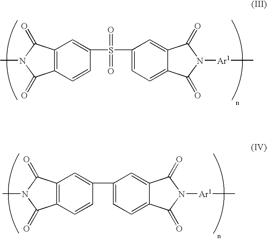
C12=C(C=CC(S(=O)(=O)C3=CC=C4C(=C3)C(=O)N([Ar1]C)C4=O)=C1)C(=O)N(C)C2=O.C12=C(C=CC(C3=CC=C4C(=C3)C(=O)N([Ar1]C)C4=O)=C1)C(=O)N(C)C2=O
